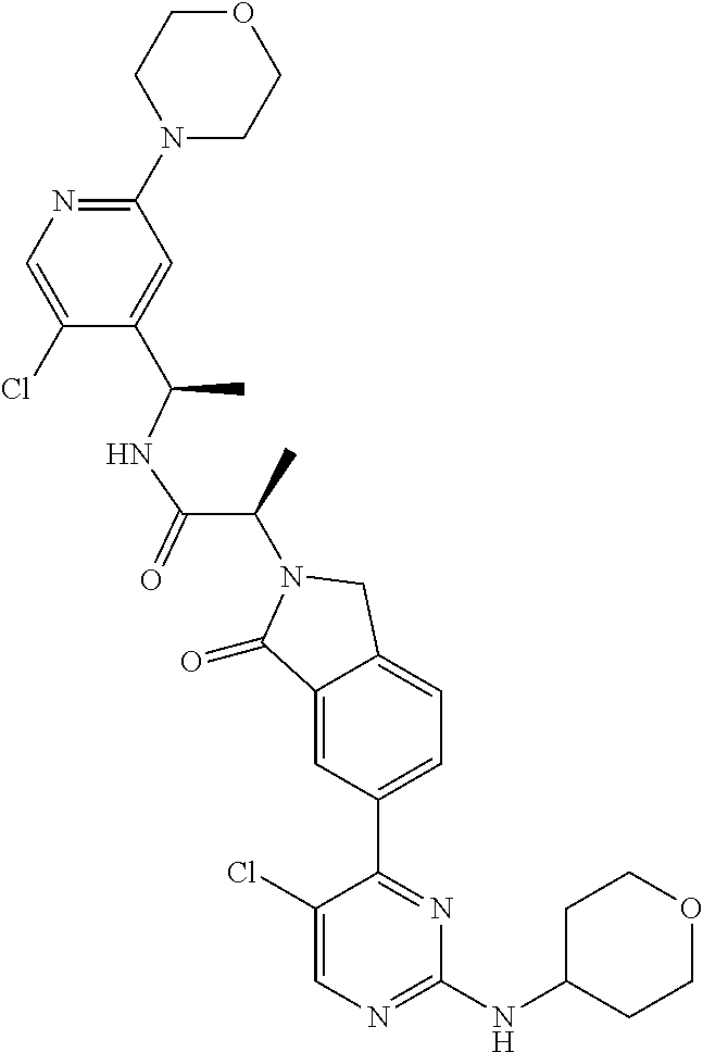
C1(=O)C2=CC(C3=NC(NC4CCOCC4)=NC=C3Cl)=CC=C2CN1C(C(=O)NC(C1=CC(N2CCOCC2)=NC=C1Cl)C)C
